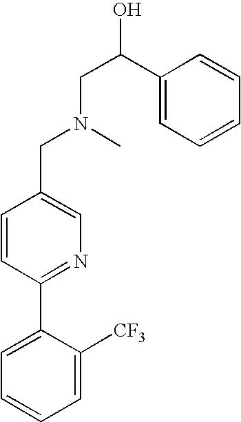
C1=C(C2=NC=C(CN(C)CC(C3=CC=CC=C3)O)C=C2)C([CF3])=CC=C1
